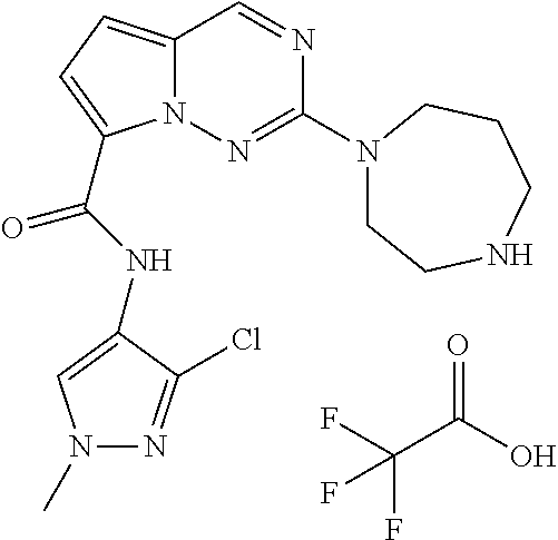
O=C(O)C(F)(F)F.N1=CC2=CC=C(C(NC3=CN(C)N=C3Cl)=O)N2N=C1N1CCNCCC1
